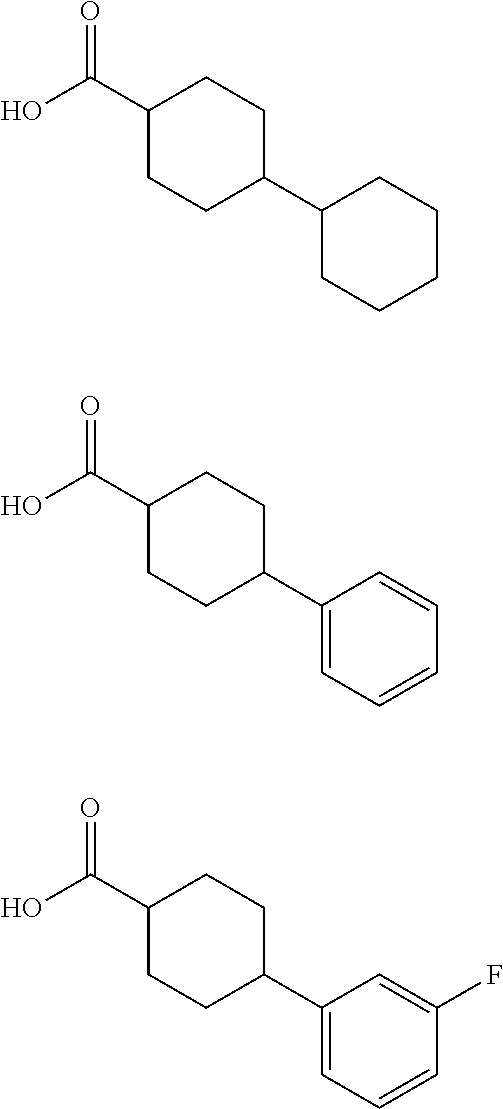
C1(C(O)=O)CCC(C2CCCCC2)CC1.C1(C(O)=O)CCC(C2=CC=CC=C2)CC1.C1(C(O)=O)CCC(C2=CC=CC(F)=C2)CC1
